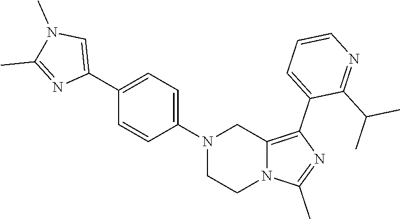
N1(C2=CC=C(C3=CN(C)C(C)=N3)C=C2)CCN2C(=C(C3=CC=CN=C3C(C)C)N=C2C)C1
